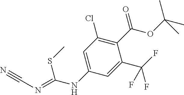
C1=C(NC(SC)=NC#N)C=C(C(F)(F)F)C(C(OC(C)(C)C)=O)=C1Cl
